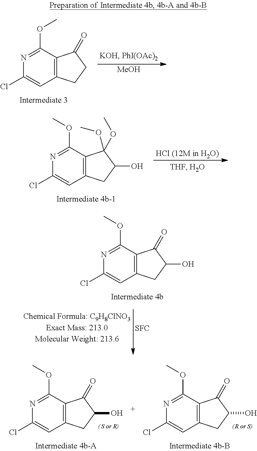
[MeOH].O(C)C1=NC(Cl)=CC2=C1C(=O)CC2.O(C1=NC(Cl)=CC2=C1C(OC)(OC)C(O)C2)C.[HCl (12M in H2O)].O(C1=NC(Cl)=CC2=C1C(=O)C(O)C2)C.[SFC].O(C1=NC(Cl)=CC2=C1C(=O)C(O)C2)C.O(C1=NC(Cl)=CC2=C1C(=O)C(O)C2)C
